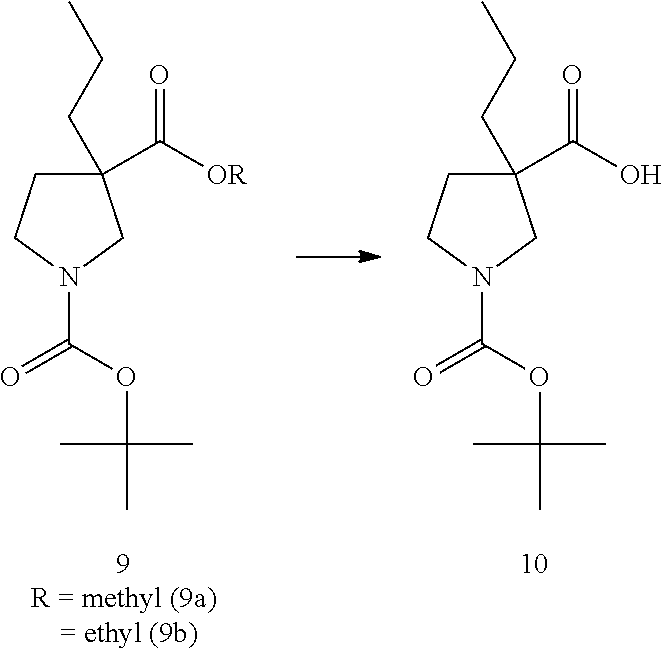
C1(CCC)(C([OR])=O)CCN(C(OC(C)(C)C)=O)C1.C1(CCC)(C(O)=O)CCN(C(OC(C)(C)C)=O)C1
